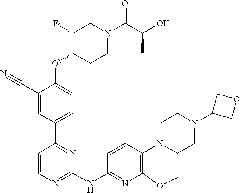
C1=CN=C(NC2=NC(OC)=C(N3CCN(C4COC4)CC3)C=C2)N=C1C1=CC=C(OC2CCN(C(C(O)C)=O)CC2F)C(C#N)=C1
